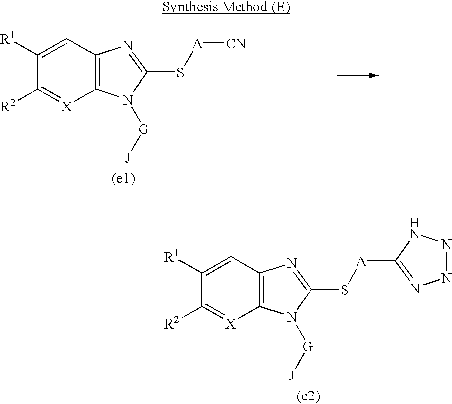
C1([R1])=CC2=C([X]=C1[R2])N([G][J])C(S[A][CN])=N2.C1([R1])=CC2=C([X]=C1[R2])N([G][J])C(S[A]C1=NNNN1)=N2
